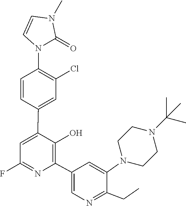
C1(C2=CC(F)=NC(C3=CN=C(CC)C(N4CCN(C(C)(C)C)CC4)=C3)=C2O)=CC(Cl)=C(N2C(=O)N(C)C=C2)C=C1
